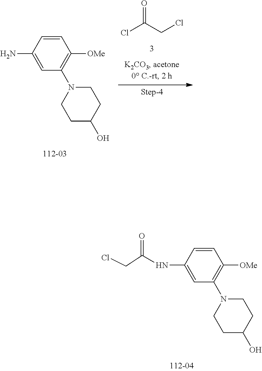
C1=CC(NC(=O)CCl)=CC(N2CCC(O)CC2)=C1[OMe].C1=CC(N)=CC(N2CCC(O)CC2)=C1[OMe].O=C(CCl)Cl
